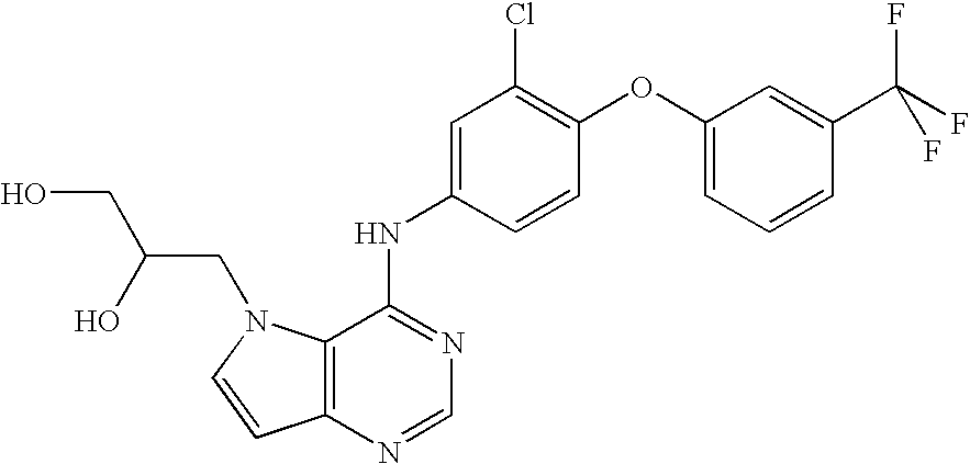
C1=C(C(F)(F)F)C=CC=C1OC1=C(Cl)C=C(NC2=NC=NC3=C2N(CC(CO)O)C=C3)C=C1
